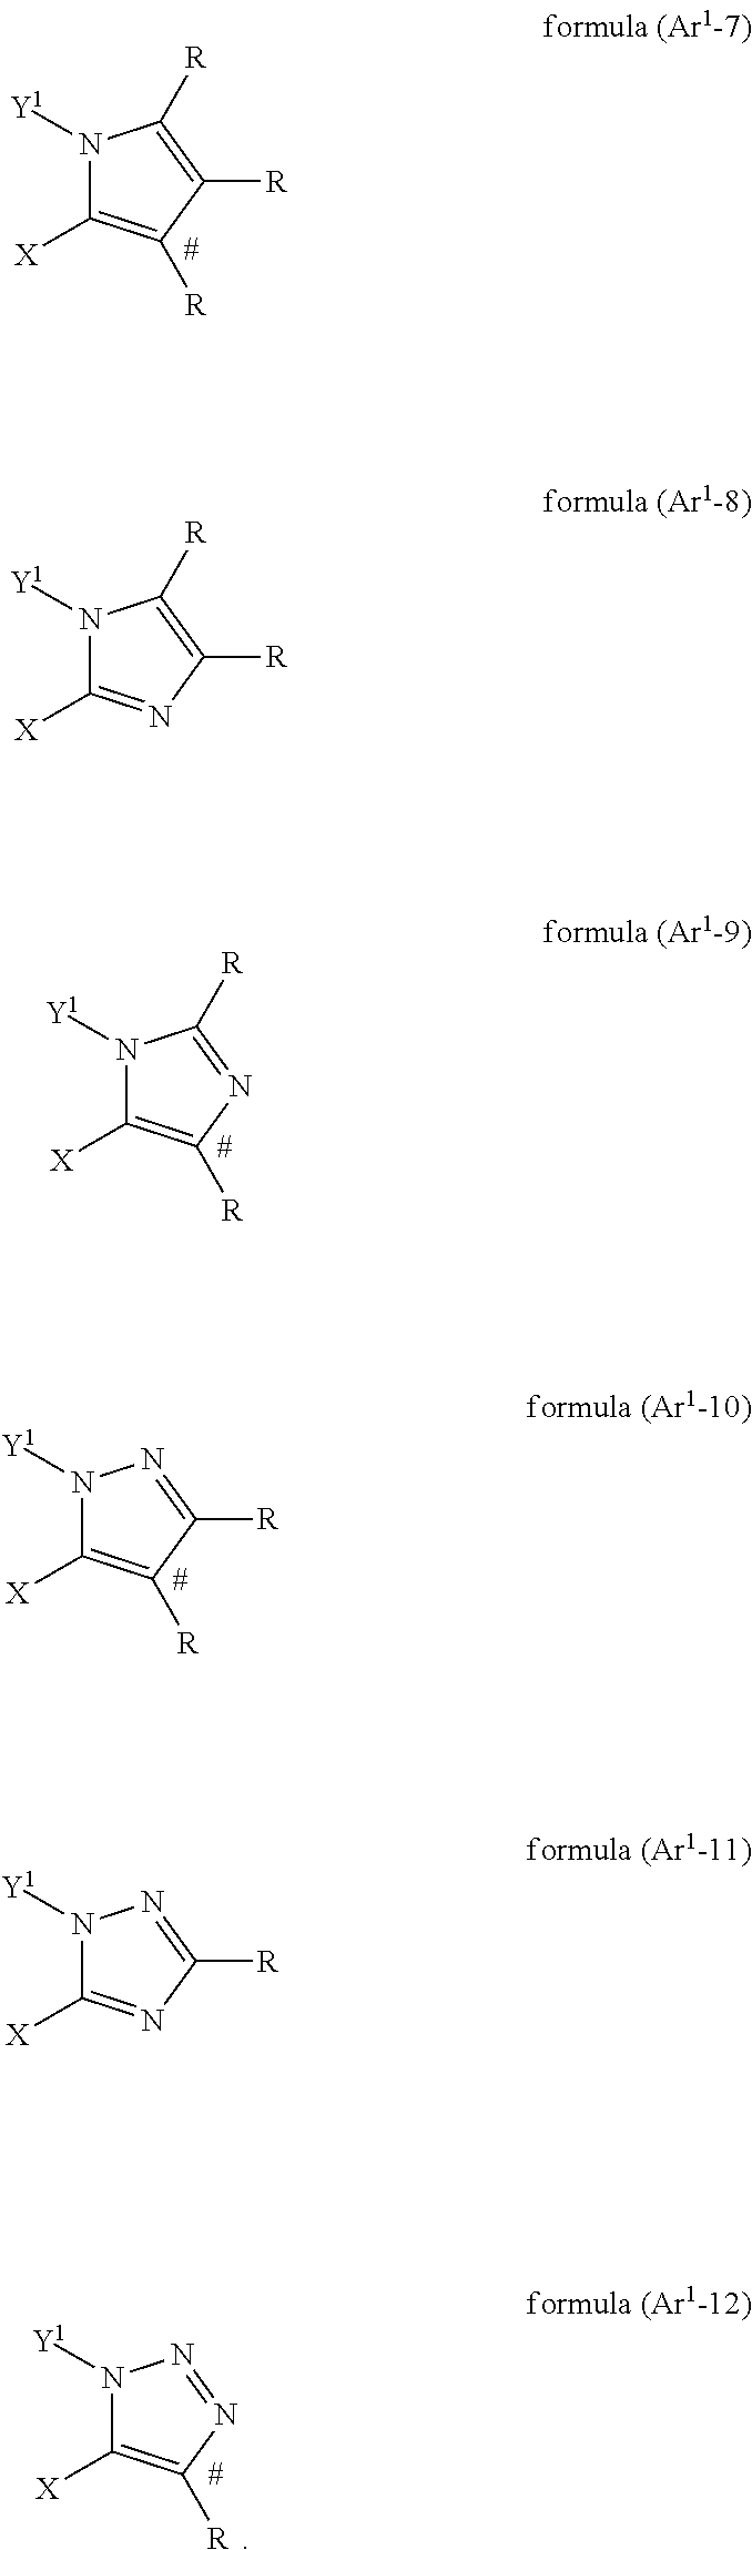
N1([Y1])C([X])=C([R])C([R])=C1[R].N1([Y1])C([X])=NC([R])=C1[R].N1([Y1])C([X])=C([R])N=C1[R].N1([Y1])C([X])=C([R])C([R])=N1.N1([Y1])C([X])=NC([R])=N1.N1([Y1])C([X])=C([R])N=N1
